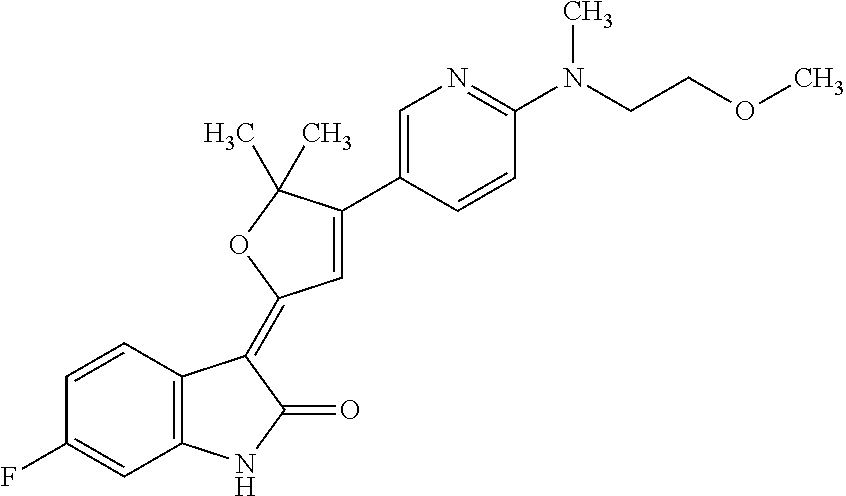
C1=CC2=C(C=C1F)NC(=O)C2=C1C=C(C2=CN=C(N(CCOC)C)C=C2)C(C)(C)O1
